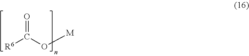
O=C(O[M])[R6]
